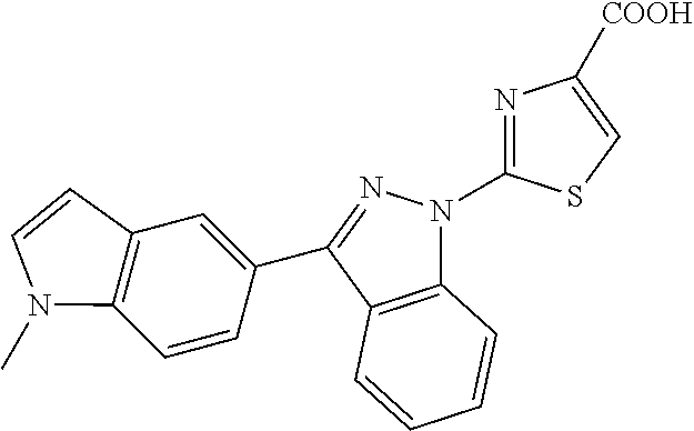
C12=C(C(C3=CC4=C(C=C3)N(C)C=C4)=NN1C1=NC([COOH])=CS1)C=CC=C2
